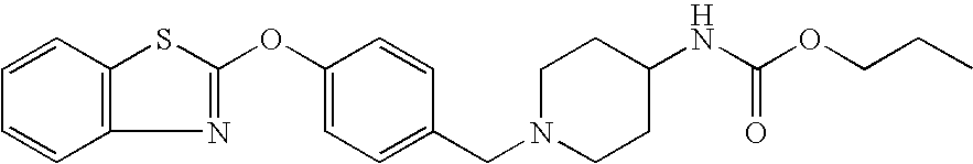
C1=CC2=C(C=C1)SC(OC1=CC=C(CN3CCC(NC(=O)OCCC)CC3)C=C1)=N2
